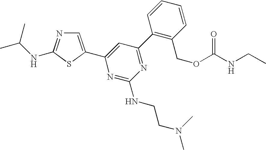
C1=C(C2=CC(C3=C(COC(NCC)=O)C=CC=C3)=NC(NCCN(C)C)=N2)SC(NC(C)C)=N1
